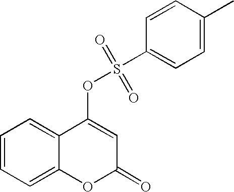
C1=CC=C2C(=C1)C(OS(=O)(=O)C1=CC=C(C)C=C1)=CC(=O)O2
